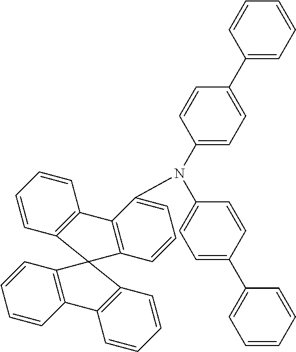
N(C1=CC=C(C2=CC=CC=C2)C=C1)(C1=CC=C(C2=CC=CC=C2)C=C1)C1=CC=CC2=C1C1=C(C=CC=C1)C21C2=C(C=CC=C2)C2=C1C=CC=C2
